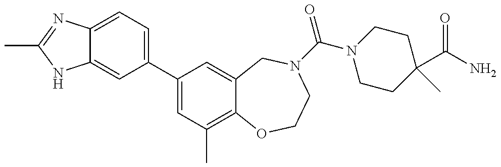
C12=CC=C(C3=CC(C)=C4C(=C3)CN(C(=O)N3CCC(C)(C(=O)N)CC3)CCO4)C=C1NC(C)=N2
